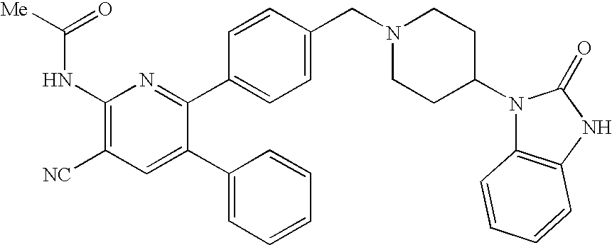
C1(NC([Me])=O)=C([NC])C=C(C2=CC=CC=C2)C(C2=CC=C(CN3CCC(N4C5=C(NC4=O)C=CC=C5)CC3)C=C2)=N1
